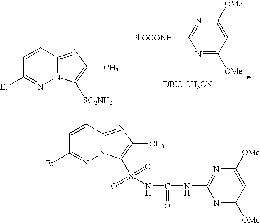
N1=C([PhOCONH])N=C([OMe])C=C1[OMe].C1=CC2=NC(C)=C([SO2NH2])N2N=C1[Et].C1=CC2=NC(C)=C(S(NC(NC3=NC([OMe])=CC([OMe])=N3)=O)(=O)=O)N2N=C1[Et]
